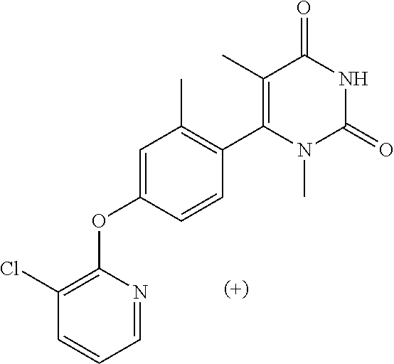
C1(Cl)=C(OC2=CC(C)=C(C3=C(C)C(=O)NC(=O)N3C)C=C2)N=CC=C1
